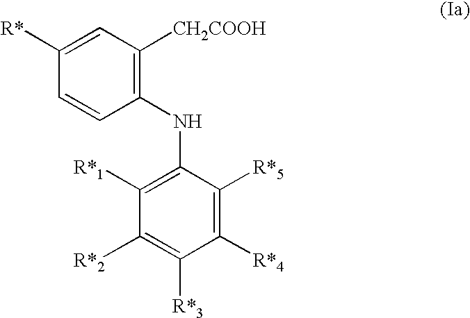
C1(NC2=C([R*1])C([R*2])=C([R*3])C([R*4])=C2[R*5])=C([CH2COOH])C=C([R*])C=C1
